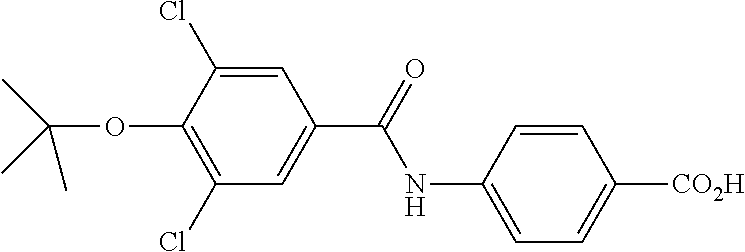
C1=C(NC(=O)C2=CC(Cl)=C(OC(C)(C)C)C(Cl)=C2)C=CC([CO2H])=C1
